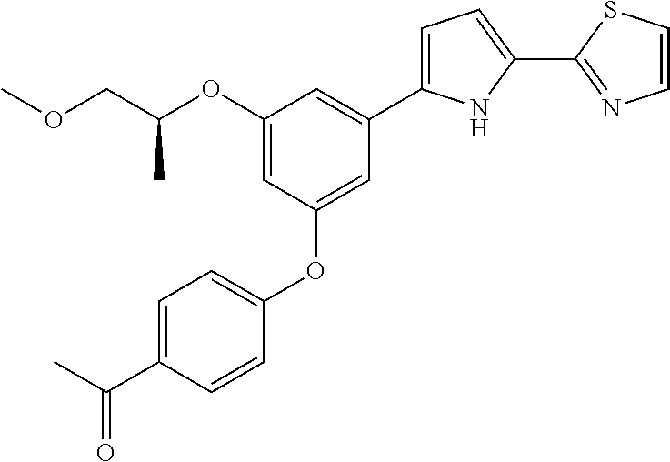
C1(OC(COC)C)=CC(OC2=CC=C(C(C)=O)C=C2)=CC(C2=CC=C(C3=NC=CS3)N2)=C1
